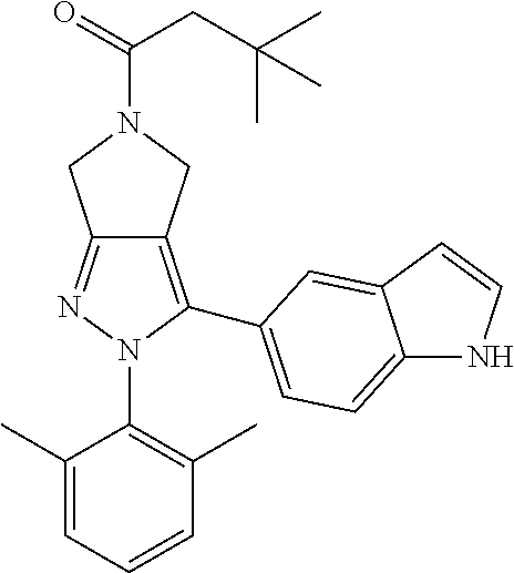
C12=NN(C3=C(C)C=CC=C3C)C(C3=CC=C4NC=CC4=C3)=C1CN(C(CC(C)(C)C)=O)C2
